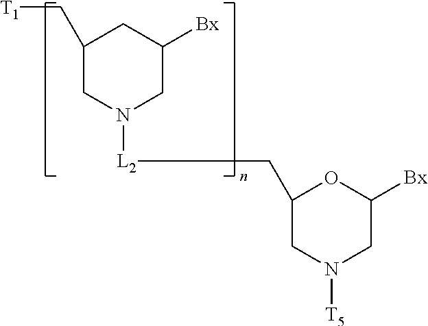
[T1]CC1CN([L2]CC2CN([T5])CC([Bx])O2)CC([Bx])C1
